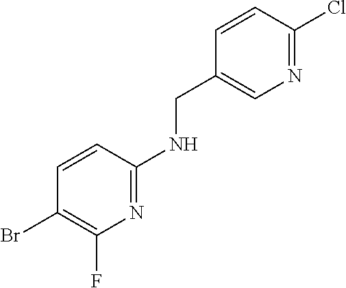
C1=CC(NCC2=CN=C(Cl)C=C2)=NC(F)=C1Br
